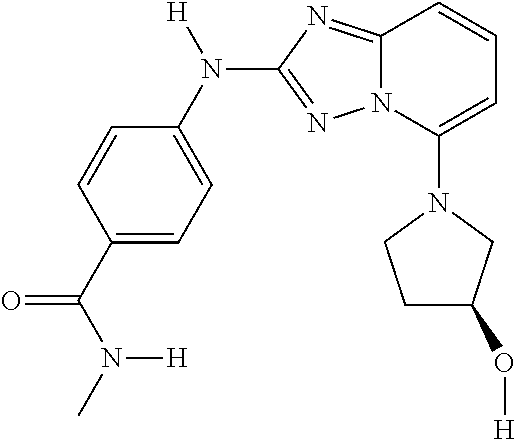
N1(C2=CC=CC3=NC(N(C4=CC=C(C(N(C)[H])=O)C=C4)[H])=NN23)CCC(O[H])C1
